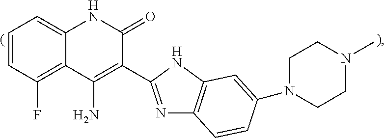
C1=CC(F)=C2C(=C1)NC(=O)C(C1=NC3=C(N1)C=C(N1CCN(C)CC1)C=C3)=C2N
